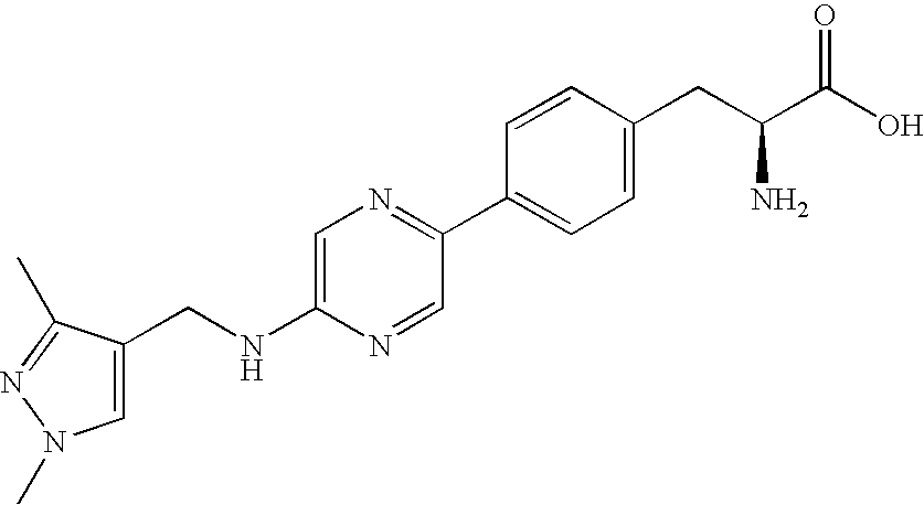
C1=C(CNC2=CN=C(C3=CC=C(CC(C(O)=O)N)C=C3)C=N2)C(C)=NN1C
